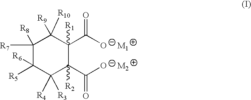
C1([R8])([R7])C([R5])([R6])C([R3])([R4])C(C([O-])=O)([R2])C(C([O-])=O)([R1])C1([R10])[R9].[M1].[M2]
